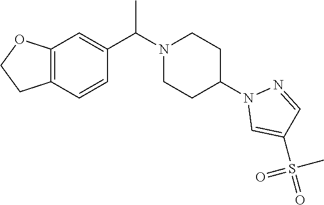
C12=C(C=CC(C(N3CCC(N4C=C(S(=O)(C)=O)C=N4)CC3)C)=C1)CCO2
